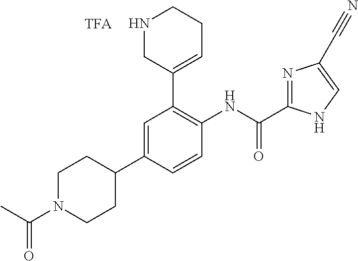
CC(N1CCC(C2=CC(C3=CCCNC3)=C(NC(=O)C3=NC(C#N)=CN3)C=C2)CC1)=O
